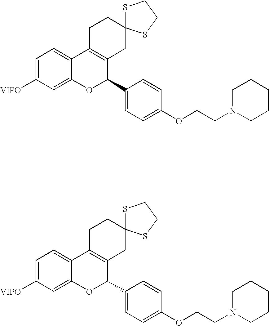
C1=C([VIPO])C=C2C(=C1)C1=C(C(C3=CC=C(OCCN4CCCCC4)C=C3)O2)CC2(CC1)SCCS2.C1=C([VIPO])C=C2C(=C1)C1=C(C(C3=CC=C(OCCN4CCCCC4)C=C3)O2)CC2(CC1)SCCS2
